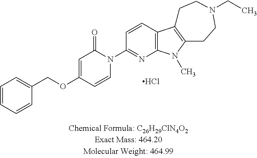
C1=CC=CC(COC2=CC(=O)N(C3=NC4=C(C=C3)C3=C(N4C)CCN(CC)CC3)C=C2)=C1.Cl
